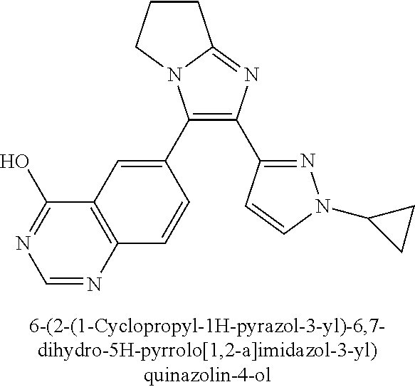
C1(C2=CC3=C(C=C2)N=CN=C3O)=C(C2=NN(C3CC3)C=C2)N=C2N1CCC2
